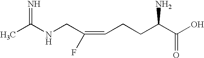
CC(NCC(=CCCC(C(O)=O)N)F)=N
